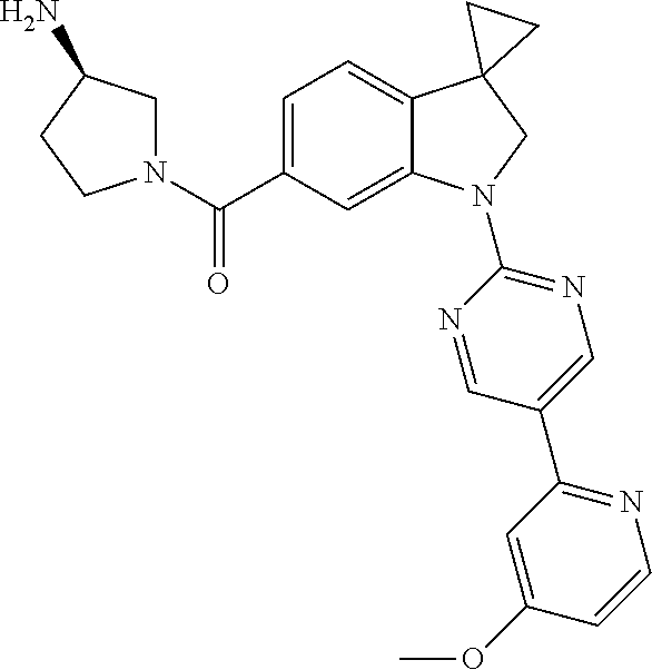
C(C1=CC=C2C(=C1)N(C1=NC=C(C3=NC=CC(OC)=C3)C=N1)CC21CC1)(=O)N1CC(N)CC1
